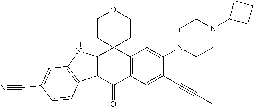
C12=C(C(=O)C3=C(C14CCOCC4)C=C(N1CCN(C4CCC4)CC1)C(C#CC)=C3)C1=C(N2)C=C(C#N)C=C1
